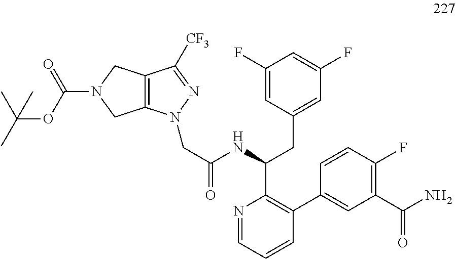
C1(F)=CC(CC(C2=C(C3=CC(C(=O)N)=C(F)C=C3)C=CC=N2)NC(CN2C3=C(CN(C(OC(C)(C)C)=O)C3)C([CF3])=N2)=O)=CC(F)=C1
